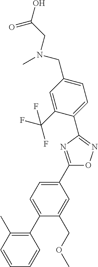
C1(C2=CC=C(C3=C(C)C=CC=C3)C(COC)=C2)=NC(C2=CC=C(CN(CC(O)=O)C)C=C2C(F)(F)F)=NO1
